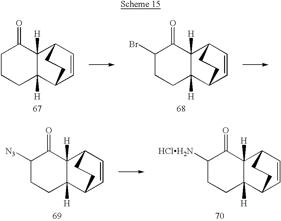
C1CCC2([H])C([H])(C1=O)C1C=CC2CC1.C1(Br)CCC2([H])C([H])(C1=O)C1C=CC2CC1.C1([N3])CCC2([H])C([H])(C1=O)C1C=CC2CC1.C1([HClH2N])CCC2([H])C([H])(C1=O)C1C=CC2CC1
